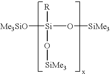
[R][Si](O[SiMe3])(O[SiMe3])[Me3SiO]
